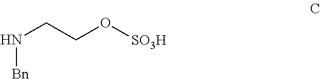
N(CCO[SO3H])[Bn]
